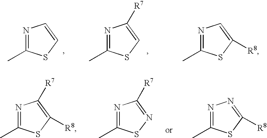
N1=C(C)SC=C1.N1=C(C)SC=C1[R7].N1=C(C)SC([R8])=C1.N1=C(C)SC([R8])=C1[R7].N1=C(C)SN=C1[R7].N1=C(C)SC([R8])=N1
